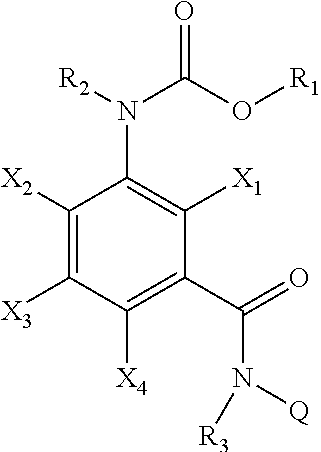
C1([X2])=C([X3])C([X4])=C(C(N([Q])[R3])=O)C([X1])=C1N([R2])C(O[R1])=O
